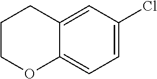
C12=CC=C(Cl)C=C1CCCO2
